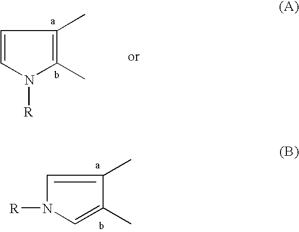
C1=CN([R])C(C)=C1C.C1=C(C)C(C)=CN1[R]
